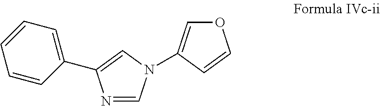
C1=NC(C2=CC=CC=C2)=CN1C1=COC=C1
